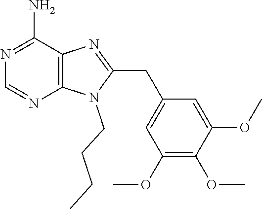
C12=C(C(N)=NC=N1)N=C(CC1=CC(OC)=C(OC)C(OC)=C1)N2CCCC
